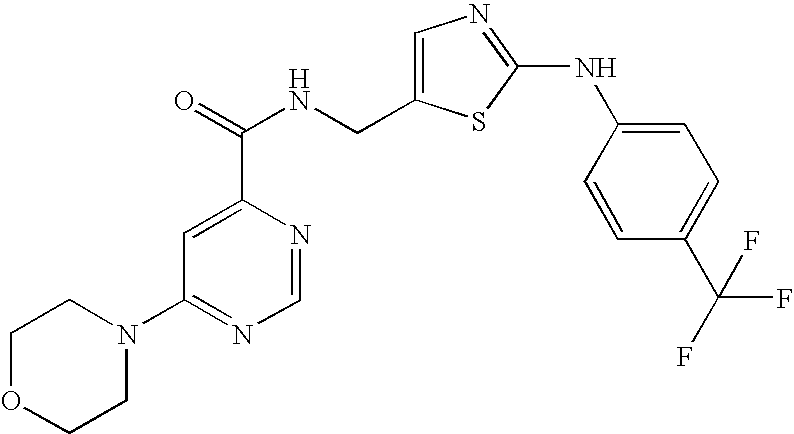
C1OCCN(C2=NC=NC(C(=O)NCC3=CN=C(NC4=CC=C(C(F)(F)F)C=C4)S3)=C2)C1
